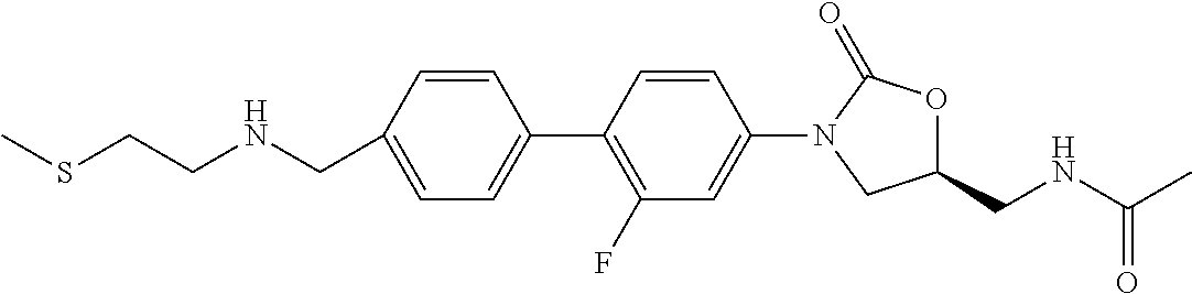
C1(CNCCSC)=CC=C(C2=C(F)C=C(N3CC(CNC(C)=O)OC3=O)C=C2)C=C1
